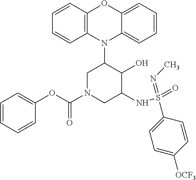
N1(C2CN(C(OC3=CC=CC=C3)=O)CC(NS(=O)(=NC)C3=CC=C([OCF3])C=C3)C2O)C2=C(C=CC=C2)OC2=CC=CC=C12
